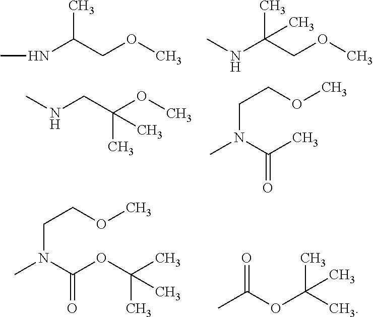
CNC(COC)C.N(C(COC)(C)C)C.N(CC(OC)(C)C)C.CN(CCOC)C(=O)C.CN(CCOC)C(=O)OC(C)(C)C.CC(=O)OC(C)(C)C
